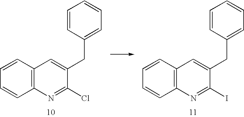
C1=CC2=C(C=C1)N=C(I)C(CC1=CC=CC=C1)=C2.C1=CC2=C(C=C1)N=C(Cl)C(CC1=CC=CC=C1)=C2
